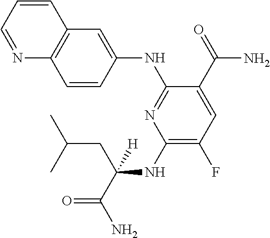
C1(NC(CC(C)C)(C(=O)N)[H])=C(F)C=C(C(=O)N)C(NC2=CC3=C(N=CC=C3)C=C2)=N1
